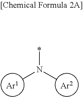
[Ar1].[Ar2].*N(C)C
